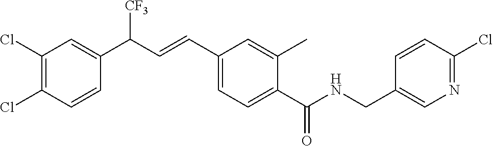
C1(Cl)=C(Cl)C=CC(C(C=CC2=CC=C(C(NCC3=CN=C(Cl)C=C3)=O)C(C)=C2)[CF3])=C1
